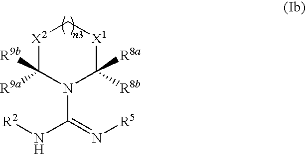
[X2]1C([R9a])([R9b])N(C(N[R2])=N[R5])C([R8b])([R8a])[X1]C1
